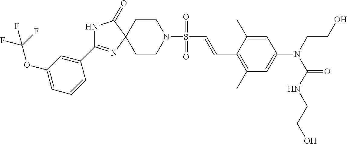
C1(C2=NC3(C(=O)N2)CCN(S(=O)(=O)C=CC2=C(C)C=C(N(CCO)C(NCCO)=O)C=C2C)CC3)=CC(OC(F)(F)F)=CC=C1
